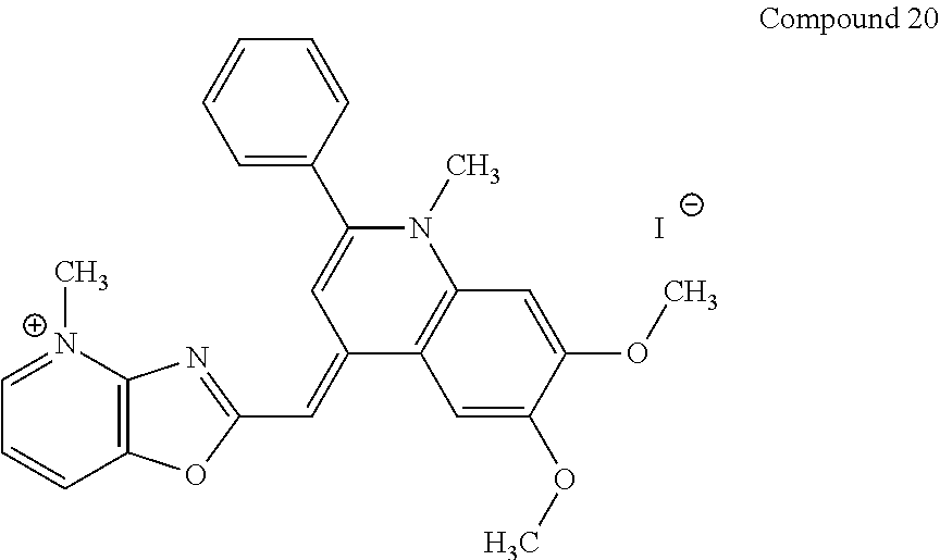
[I-].[N+]1(C)=CC=CC2=C1N=C(C=C1C=C(C3=CC=CC=C3)N(C)C3=C1C=C(OC)C(OC)=C3)O2
